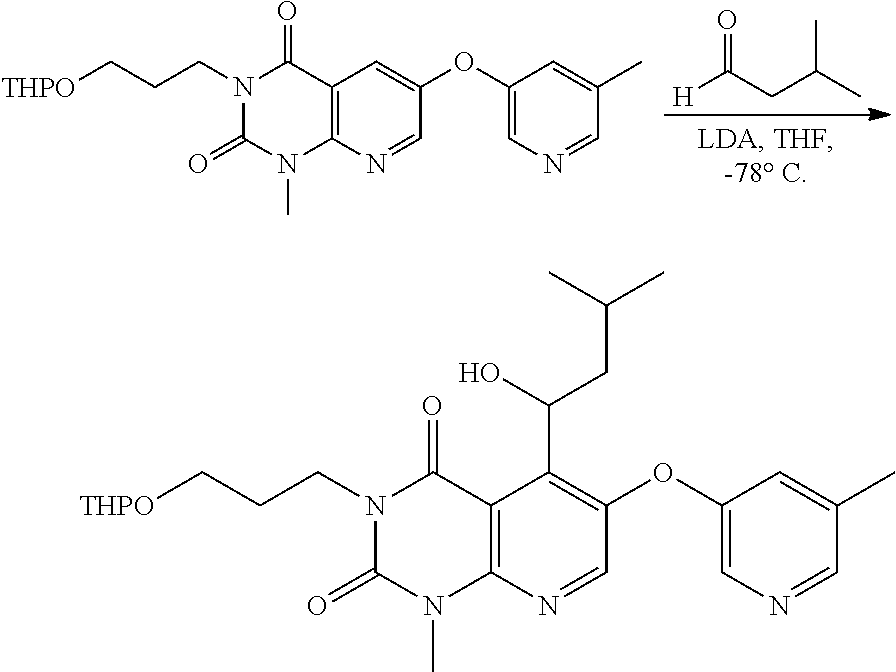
C12=C(N=CC(OC3=CN=CC(C)=C3)=C1)N(C)C(=O)N(CCC[THPO])C2=O.O=C(CC(C)C)[H].C12=C(N=CC(OC3=CN=CC(C)=C3)=C1C(O)CC(C)C)N(C)C(=O)N(CCC[THPO])C2=O
